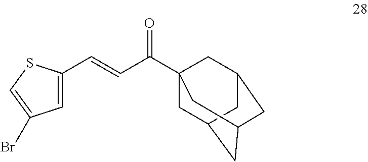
C1C2CC3CC(CC1(C(C=CC1=CC(Br)=CS1)=O)C3)C2
